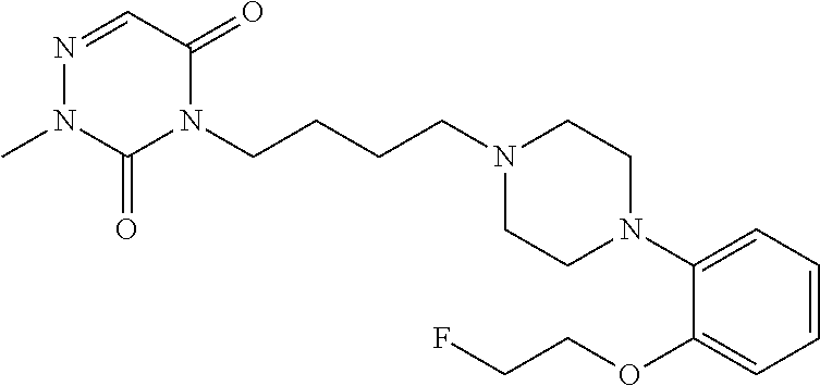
N1(CCCCN2C(=O)C=NN(C)C2=O)CCN(C2=CC=CC=C2OCCF)CC1
